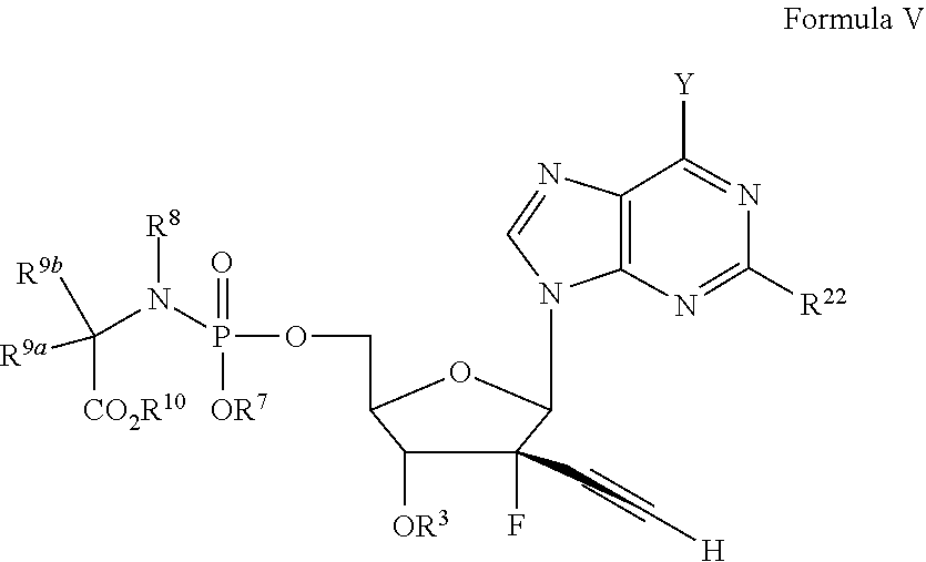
N([R8])(C([R9b])([R9a])[CO2R10])P(=O)(OCC1C([OR3])C(F)(C#C[H])C(N2C=NC3=C2N=C([R22])N=C3[Y])O1)[OR7]
